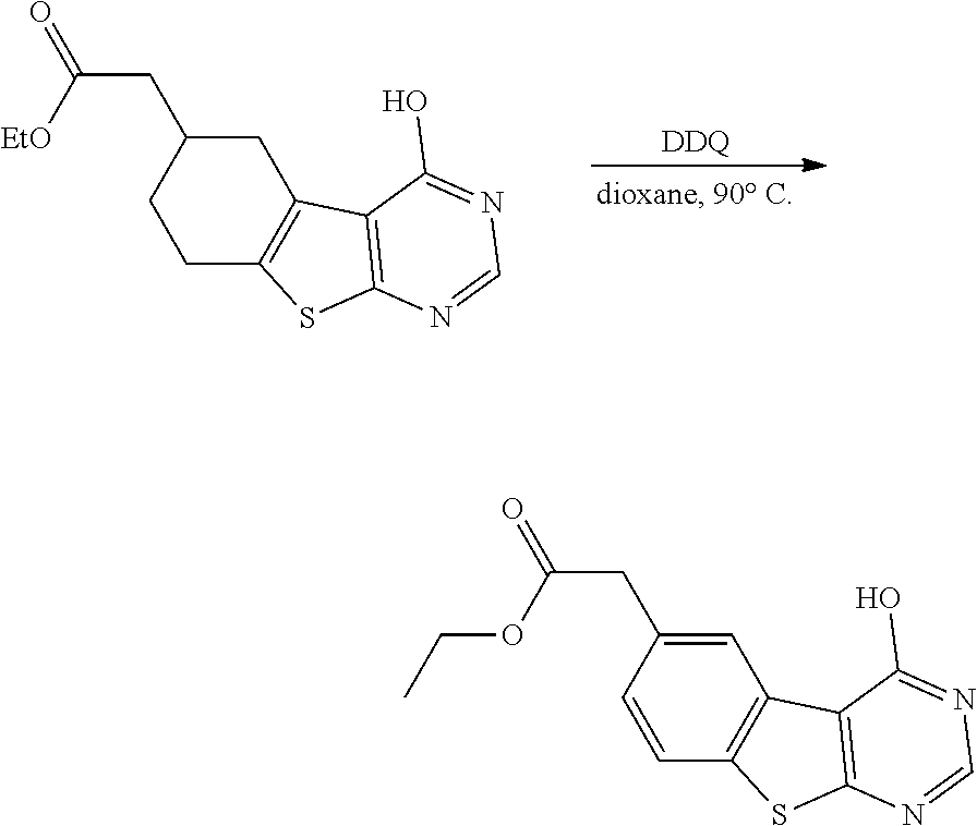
C1C2=C(CC(CC(=O)[EtO])C1)C1=C(S2)N=CN=C1O.[DDQ].C1=CC(CC(=O)OCC)=CC2=C1SC1=C2C(O)=NC=N1
